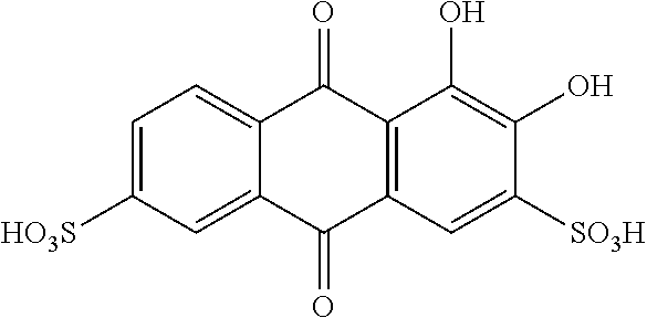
C12=C(C(=O)C3=CC=C([HO3S])C=C3C1=O)C(O)=C(O)C([SO3H])=C2
